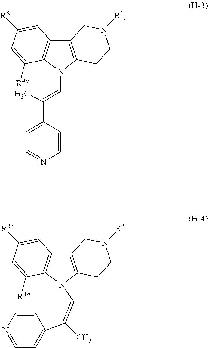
C12=C(N(C=C(C)C3=CC=NC=C3)C3=C1C=C([R4c])C=C3[R4a])CCN([R1])C2.C12=C(CCN([R1])C1)N(C=C(C1=CC=NC=C1)C)C1=C2C=C([R4c])C=C1[R4a]
